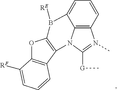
C12=C3C=CC=C1B([RE])C1=C(N2C([G]C)=N3C)C2=C(O1)C([RF])=CC=C2
